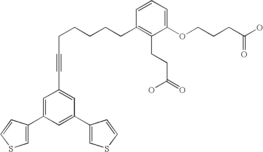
C1=CC=C(OCCCC(O)=O)C(CCC(=O)O)=C1CCCCCC#CC1=CC(C2=CSC=C2)=CC(C2=CSC=C2)=C1
